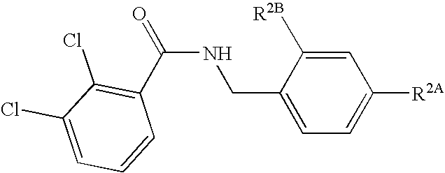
C(NCC1=CC=C([R2A])C=C1[R2B])(=O)C1=C(Cl)C(Cl)=CC=C1
